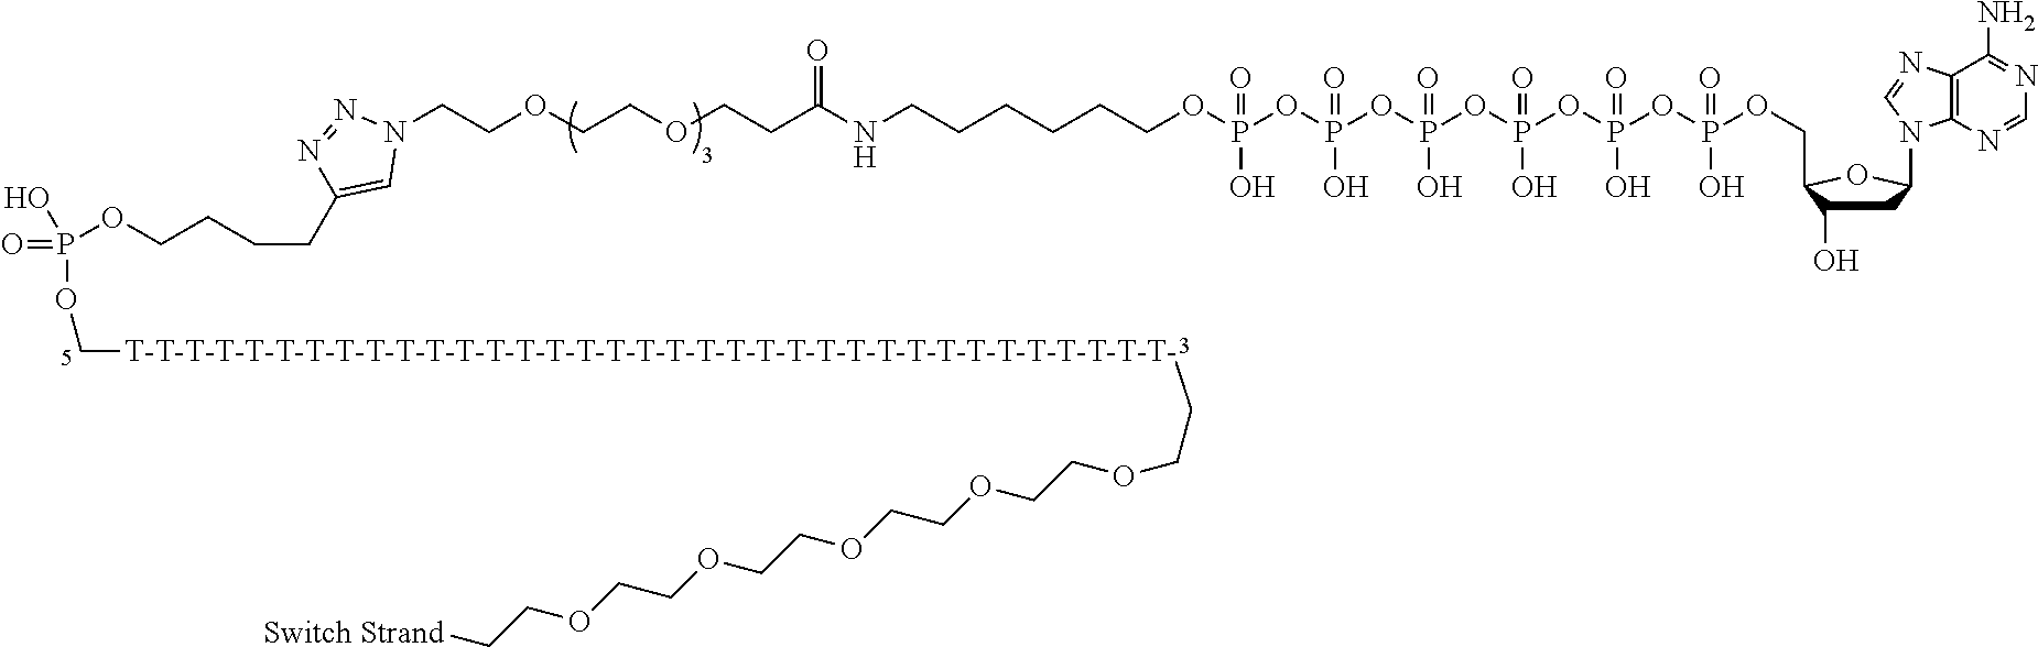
C1C(O)C(COP(=O)(O)OP(OP(OP(OP(OP(OCCCCCCNC(CCOCCOCCN2N=NC(CCCCOP(=O)(O)OC[T-T-T-T-T-T-T-T-T-T-T-T-T-T-T-T-T-T-T-T-T-T-T-T-T-T-T-T-T-T-T-T-T-T-T-]CCOCCOCCOCCOCCOCC[Switch Strand])=C2)=O)(=O)O)(=O)O)(=O)O)(=O)O)(=O)O)OC1N1C2=C(C(N)=NC=N2)N=C1
